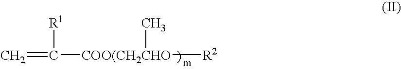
C=C([R1])[COO(CH2CHO]([R2])C
